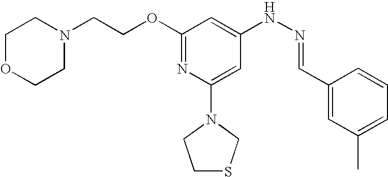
C1(OCCN2CCOCC2)=NC(N2CCSC2)=CC(NN=CC2=CC(C)=CC=C2)=C1
